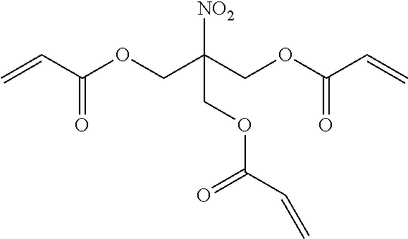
C(C(COC(C=C)=O)([NO2])COC(C=C)=O)OC(C=C)=O
